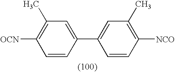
C1=CC(C2=CC(C)=C([NCO])C=C2)=CC(C)=C1[OCN]
